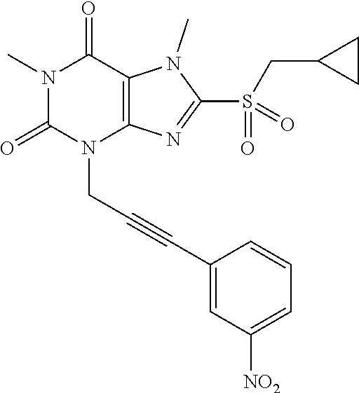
N1(C)C(=O)N(CC#CC2=CC([NO2])=CC=C2)C2=C(C1=O)N(C)C(S(=O)(CC1CC1)=O)=N2
